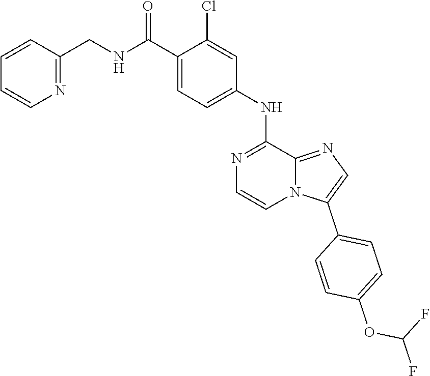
C1(NC2=CC=C(C(NCC3=NC=CC=C3)=O)C(Cl)=C2)=NC=CN2C1=NC=C2C1=CC=C(OC(F)F)C=C1
